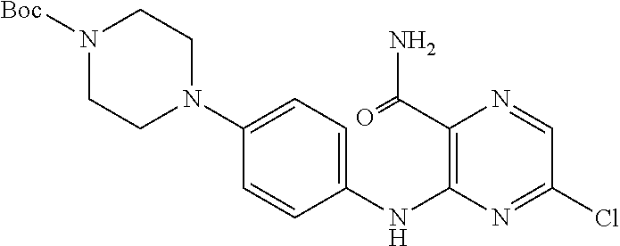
C1(N2CCN([Boc])CC2)=CC=C(NC2=C(C(=O)N)N=CC(Cl)=N2)C=C1
